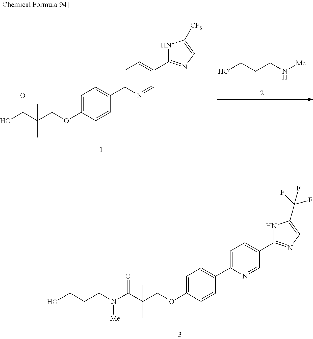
OCCCN[Me].C1=C(OCC(C(O)=O)(C)C)C=CC(C2=CC=C(C3=NC=C([CF3])N3)C=N2)=C1.C1=C(OCC(C(N(CCCO)[Me])=O)(C)C)C=CC(C2=CC=C(C3=NC=C(C(F)(F)F)N3)C=N2)=C1
